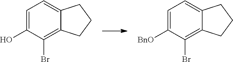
C1=C(O)C(Br)=C2C(=C1)CCC2.C1=C([BnO])C(Br)=C2C(=C1)CCC2
